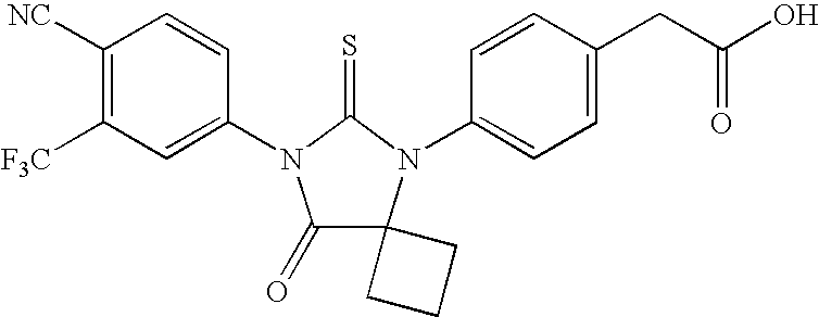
C1([NC])=C([F3C])C=C(N2C(=O)C3(N(C4=CC=C(CC(=O)O)C=C4)C2=S)CCC3)C=C1
